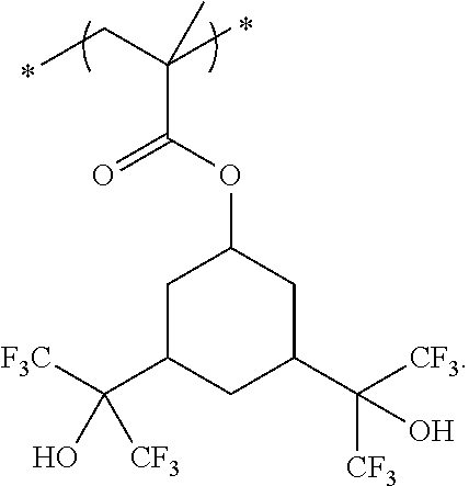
CCC(C)(C(=O)OC1CC(C([CF3])([CF3])O)CC(C([F3C])(O)[CF3])C1)C
